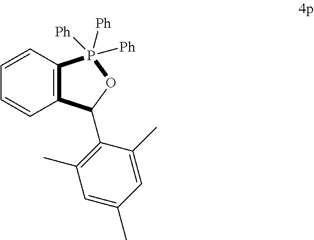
C1=CC2=C(C=C1)C(C1=C(C)C=C(C)C=C1C)OP2([Ph])([Ph])[Ph]
